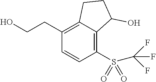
C(C1=C2C(=C(S(C(F)(F)F)(=O)=O)C=C1)C(O)CC2)CO
